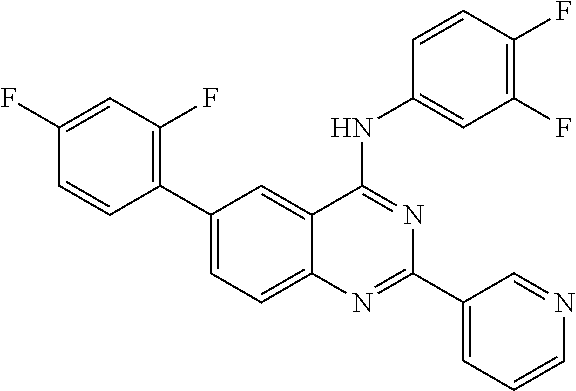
C1=C(C2=C(F)C=C(F)C=C2)C=C2C(=C1)N=C(C1=CC=CN=C1)N=C2NC1=CC(F)=C(F)C=C1
